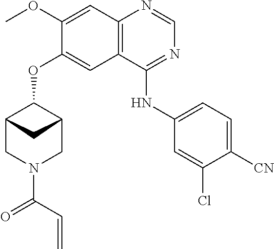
C(=C)C(=O)N1CC2C(OC3=CC4=C(N=CN=C4NC4=CC=C([CN])C(Cl)=C4)C=C3OC)C(C1)C2
